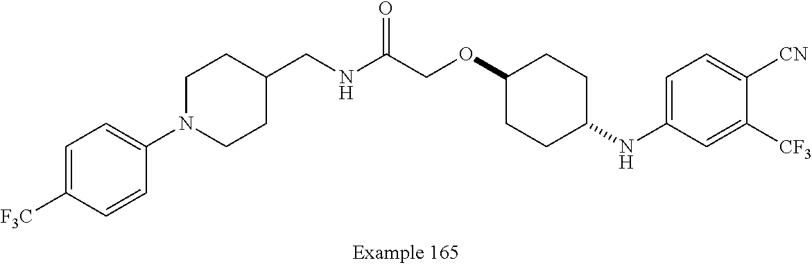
N(C(COC1CCC(NC2=CC=C([CN])C([CF3])=C2)CC1)=O)CC1CCN(C2=CC=C([F3C])C=C2)CC1
